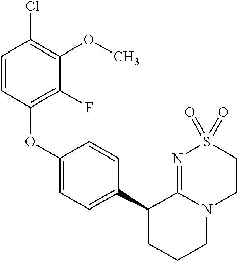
C1=CC(OC2=CC=C(C3CCCN4C3=NS(=O)(=O)CC4)C=C2)=C(F)C(OC)=C1Cl
